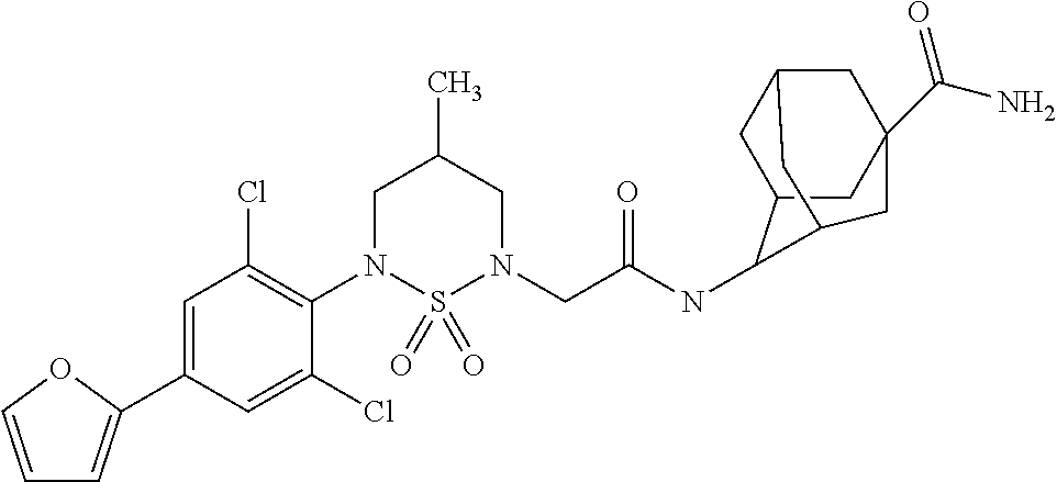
C1=C(C2=CC=CO2)C=C(Cl)C(N2S(=O)(=O)N(CC(NC3C4CC5CC(C(=O)N)(CC3C5)C4)=O)CC(C)C2)=C1Cl
